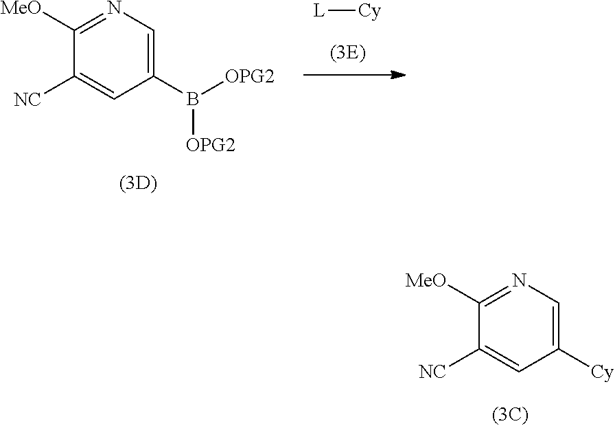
C1([NC])=CC([Cy])=CN=C1[MeO].[L][Cy].C1([NC])=CC(B([OPG2])[OPG2])=CN=C1[MeO]
